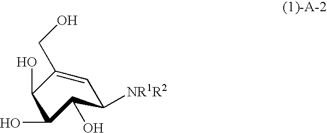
C1(O)C(CO)=CC([NR1R2])C(O)C1O
